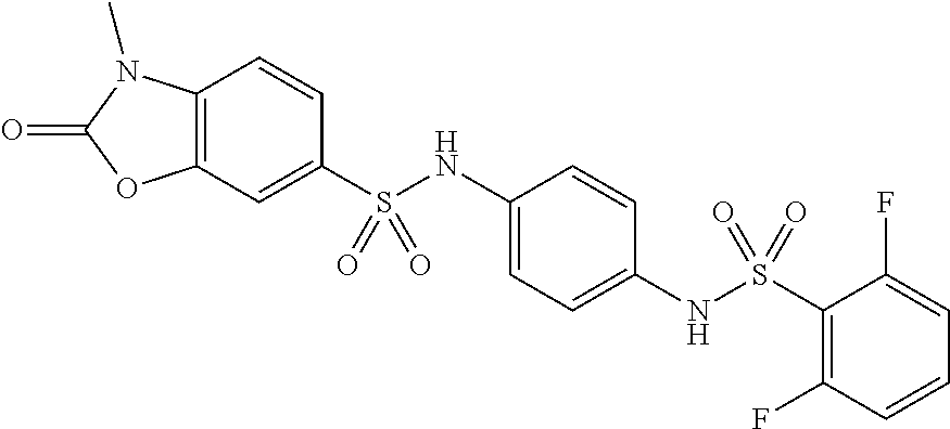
C1=CC2=C(C=C1S(NC1=CC=C(NS(C3=C(F)C=CC=C3F)(=O)=O)C=C1)(=O)=O)OC(=O)N2C
